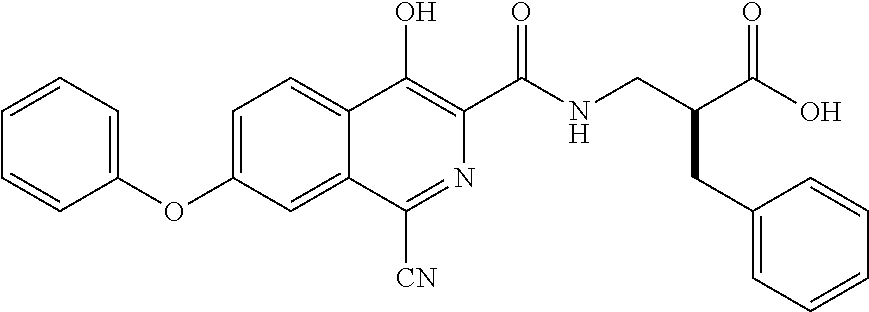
C1=CC=C(OC2=CC=C3C(=C2)C([CN])=NC(C(NCC(C(O)=O)CC2=CC=CC=C2)=O)=C3O)C=C1
